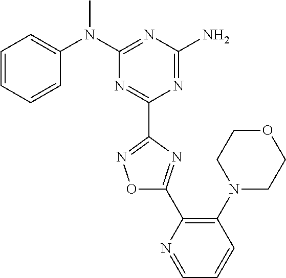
C1=CC=CC(N(C2=NC(N)=NC(C3=NOC(C4=C(N5CCOCC5)C=CC=N4)=N3)=N2)C)=C1
